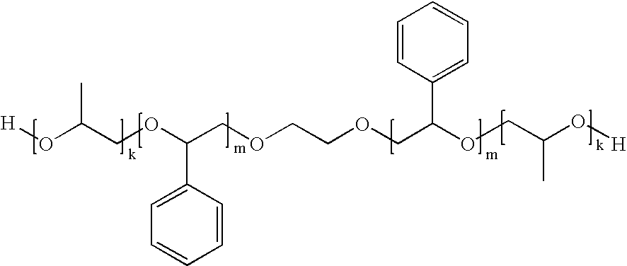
C1=CC(C(COCCOCC(OCC(O[H])C)C2=CC=CC=C2)OCC(O[H])C)=CC=C1
